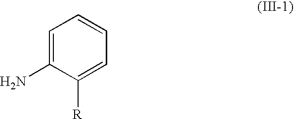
C1=C(N)C([R])=CC=C1
